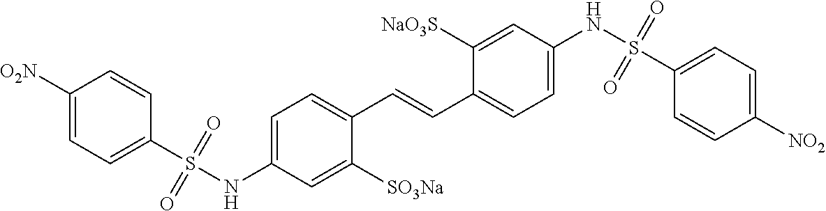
O=S(C1=CC=C([O2N])C=C1)(NC1=CC=C(C=CC2=CC=C(NS(=O)(=O)C3=CC=C([NO2])C=C3)C=C2[NaO3S])C([SO3Na])=C1)=O
